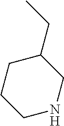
C1(CC)CCCNC1
